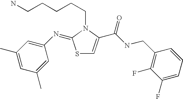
S1C=C(C(NCC2=C(F)C(F)=CC=C2)=O)N(CCCCCN)C1=NC1=CC(C)=CC(C)=C1
